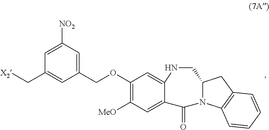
C1(OCC2=CC([NO2])=CC(C[X2])=C2)=C([MeO])C=C2C(=C1)NCC1N(C2=O)C2=C(C1)C=CC=C2
